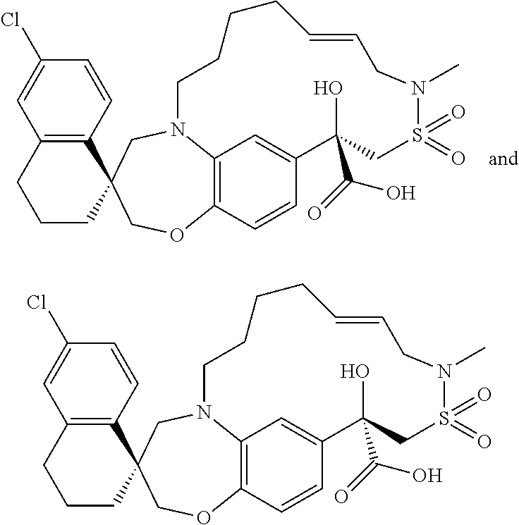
C12=C3C=CC(=C1)C(O)(C(=O)O)CS(=O)(=O)N(C)CC=CCCCCN2CC1(CO3)C2=C(CCC1)C=C(Cl)C=C2.C12=C3C=CC(=C1)C(O)(C(=O)O)CS(=O)(=O)N(C)CC=CCCCCN2CC1(CO3)C2=C(CCC1)C=C(Cl)C=C2
